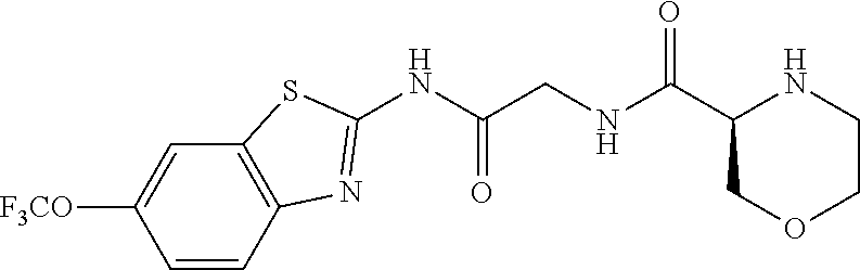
C1(NC(CNC(C2COCCN2)=O)=O)=NC2=C(S1)C=C([F3CO])C=C2
